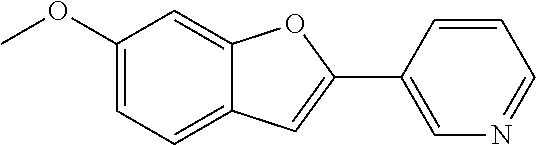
C1(OC)=CC=C2C(=C1)OC(C1=CN=CC=C1)=C2
